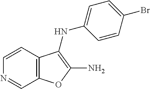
C1=CC2=C(C=N1)OC(N)=C2NC1=CC=C(Br)C=C1
